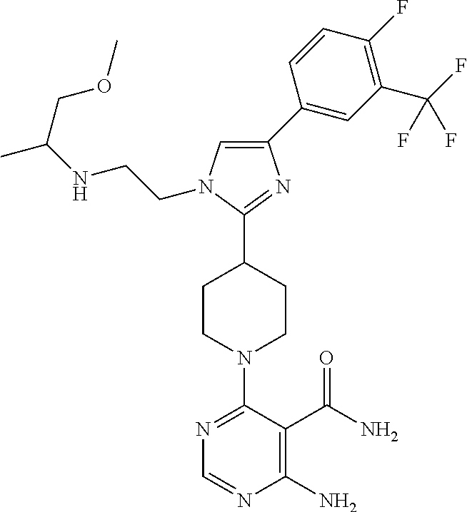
C1=C(C2=CC(C(F)(F)F)=C(F)C=C2)N=C(C2CCN(C3=NC=NC(N)=C3C(N)=O)CC2)N1CCNC(C)COC
